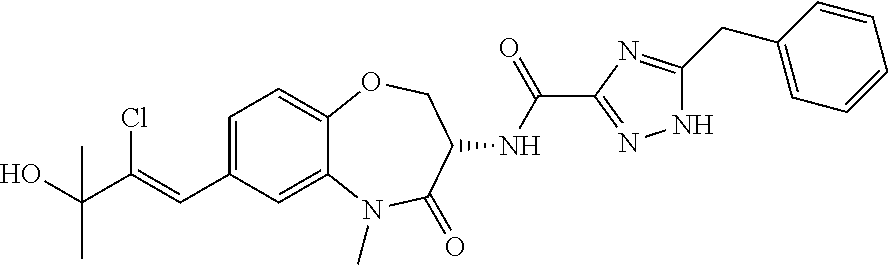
C1=C(C=C(C(O)(C)C)Cl)C=C2C(=C1)OCC(NC(C1=NNC(CC3=CC=CC=C3)=N1)=O)C(=O)N2C
